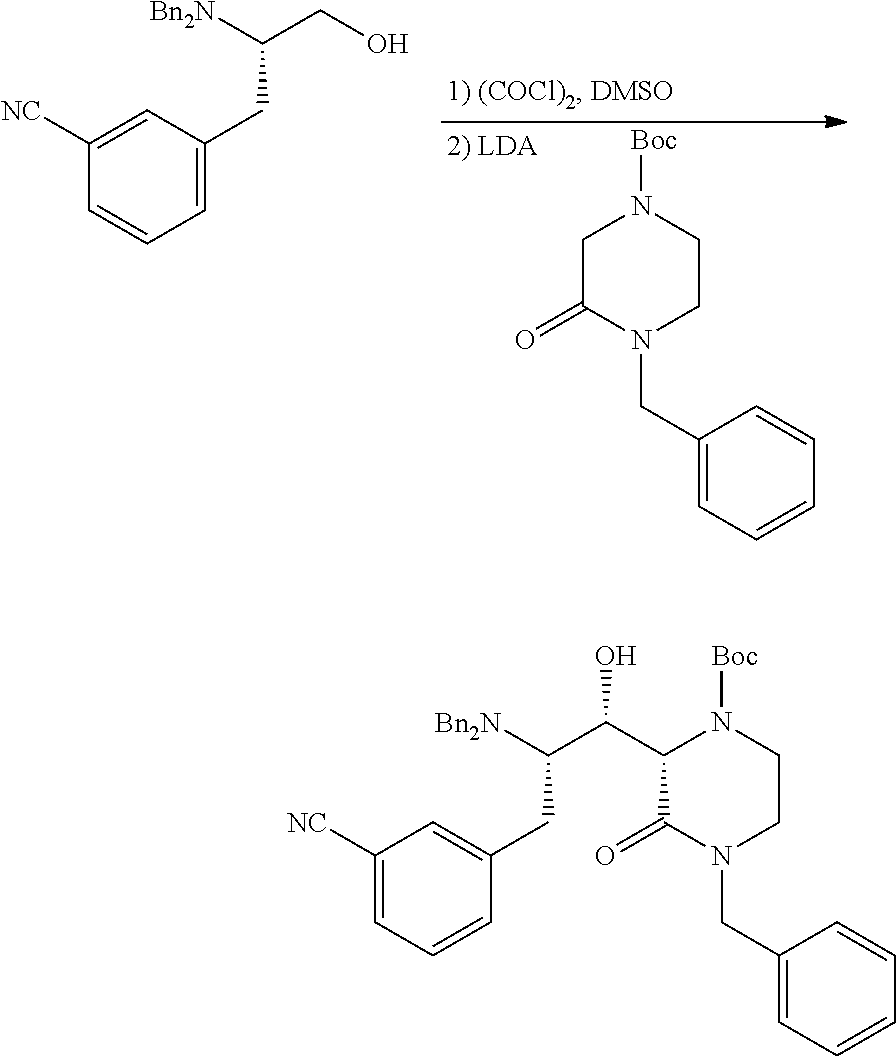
C1C(=O)N(CC2=CC=CC=C2)CCN1[Boc].C1=C(CC(CO)[Bn2N])C=C([NC])C=C1.C1=CC=C([NC])C=C1CC(C(C1C(=O)N(CC2=CC=CC=C2)CCN1[Boc])O)[Bn2N]
